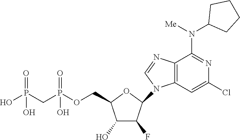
C1(O)C(F)C(N2C3=C(C(N(C4CCCC4)[Me])=NC(Cl)=C3)N=C2)OC1COP(CP(O)(=O)O)(=O)O
